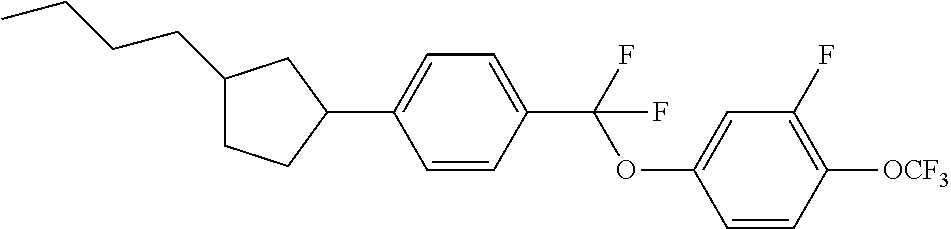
C1(CCCC)CCC(C2=CC=C(C(OC3=CC(F)=C([OCF3])C=C3)(F)F)C=C2)C1
